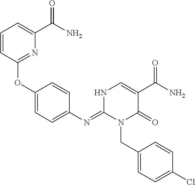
O(C1=CC=C(N=C2N(CC3=CC=C(Cl)C=C3)C(=O)C(C(N)=O)=CN2)C=C1)C1=NC(C(N)=O)=CC=C1
